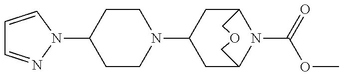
C1CN(C2CC3N(C(=O)OC)C(C2)COC3)CCC1N1N=CC=C1
